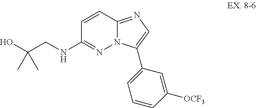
C1=CC2=NC=C(C3=CC=CC([OCF3])=C3)N2N=C1NCC(O)(C)C
